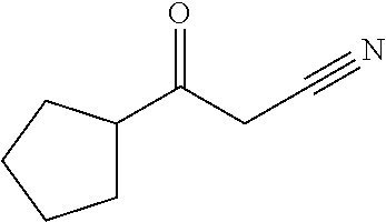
C(CC#N)(=O)C1CCCC1
